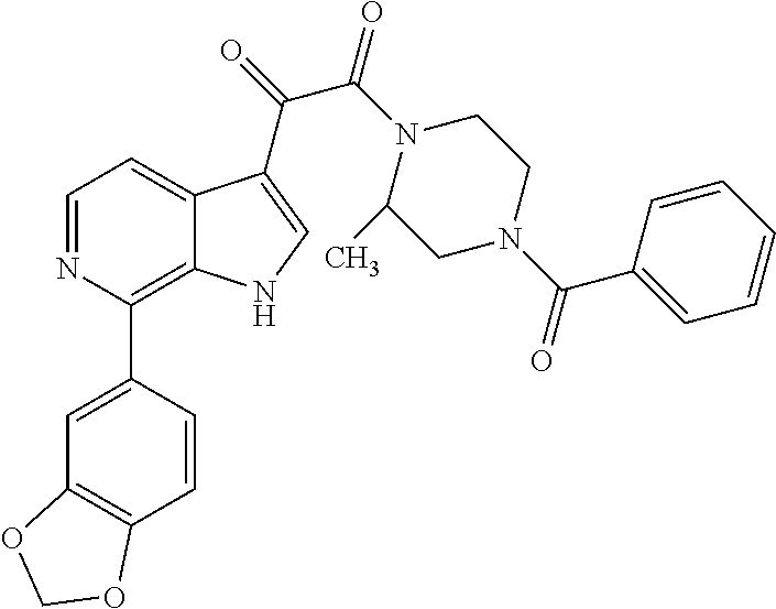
C12=C(C=CC(C3=C4C(=CC=N3)C(C(=O)C(N3C(C)CN(C(C5=CC=CC=C5)=O)CC3)=O)=CN4)=C1)OCO2
